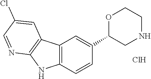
C12=C(C=CC(C3CNCCO3)=C1)NC1=C2C=C(Cl)C=N1.Cl
